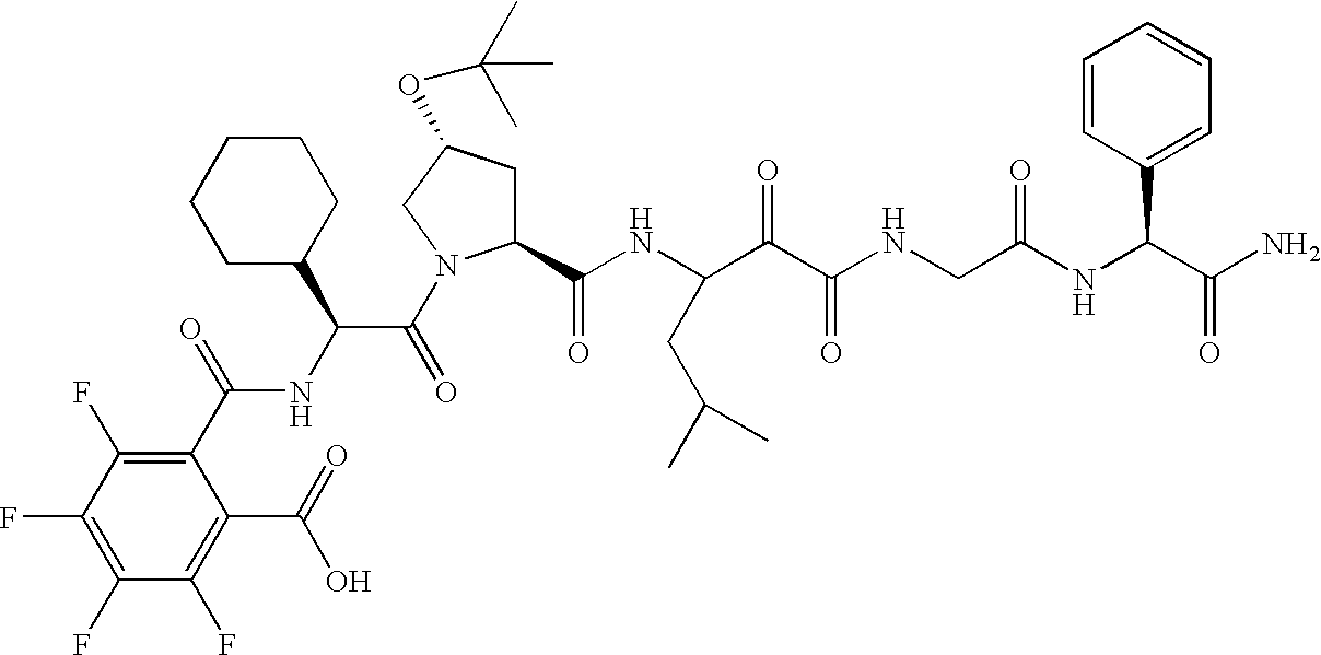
C1(F)=C(F)C(F)=C(C(NC(C(=O)N2C(C(NC(C(C(NCC(NC(C(N)=O)C3=CC=CC=C3)=O)=O)=O)CC(C)C)=O)CC(OC(C)(C)C)C2)C2CCCCC2)=O)C(C(=O)O)=C1F
